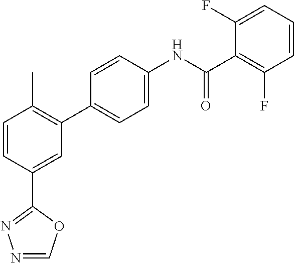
C1=CC(C2=NN=CO2)=CC(C2=CC=C(NC(C3=C(F)C=CC=C3F)=O)C=C2)=C1C
